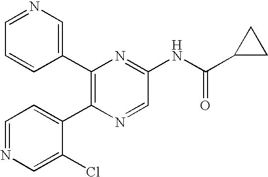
C1(C2=C(C3=CC=NC=C3Cl)N=CC(NC(C3CC3)=O)=N2)=CN=CC=C1
